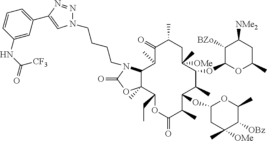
N1(CCCCN2C3C(C)(C(CC)OC(=O)C(C)C(OC4CC(C)([OMe])C([OBz])C(C)O4)C(C)C(OC4OC(C)CC([NMe2])C4[BZo])C(C)([OMe])CC(C)C(=O)C3C)OC2=O)N=NC(C2=CC=CC(NC(=O)[CF3])=C2)=C1
